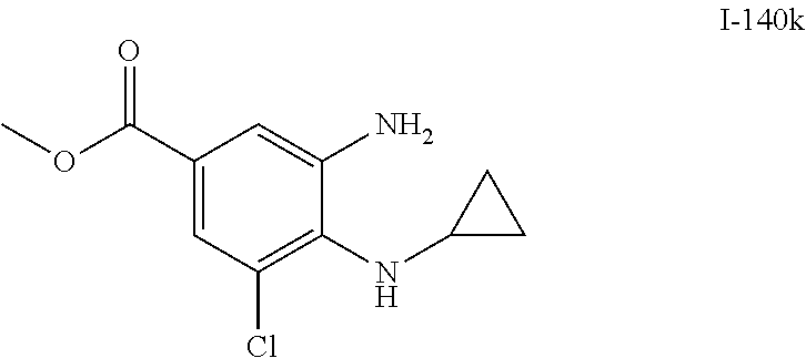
O(C)C(C1=CC(Cl)=C(NC2CC2)C(N)=C1)=O
